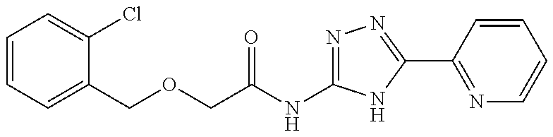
C(C(NC1=NN=C(C2=NC=CC=C2)N1)=O)OCC1=CC=CC=C1Cl
